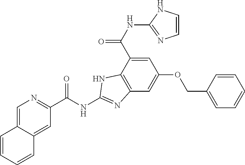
C12=CN=C(C(NC3=NC4=C(C(C(NC5=NC=CN5)=O)=CC(OCC5=CC=CC=C5)=C4)N3)=O)C=C1C=CC=C2
